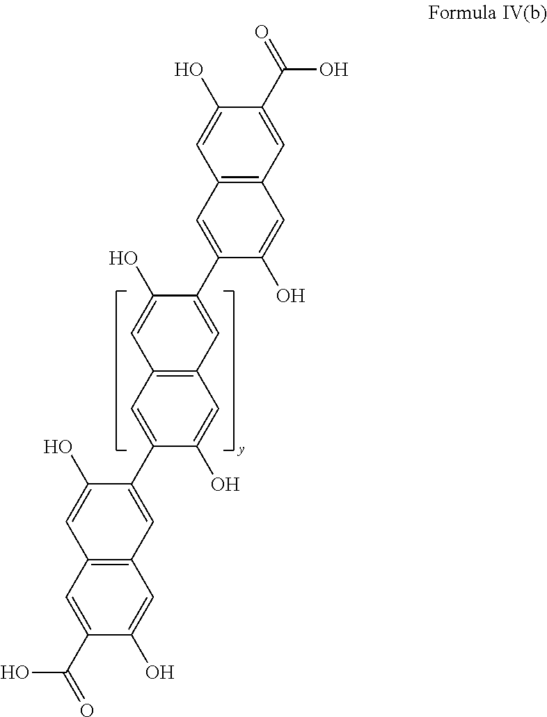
C1=C(C(O)=O)C(O)=CC2=C1C=C(O)C(C1=CC3=C(C=C1O)C=C(C1=CC4=C(C=C1O)C=C(C(O)=O)C(O)=C4)C(O)=C3)=C2
